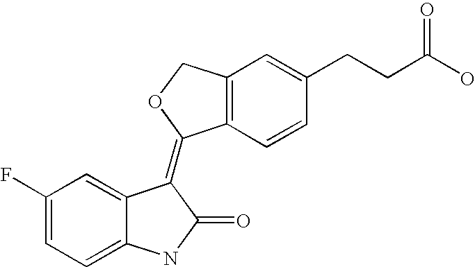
C12=C(C=CC(CCC(O)=O)=C1)C(=C1C3=CC(F)=CC=C3NC1=O)OC2
